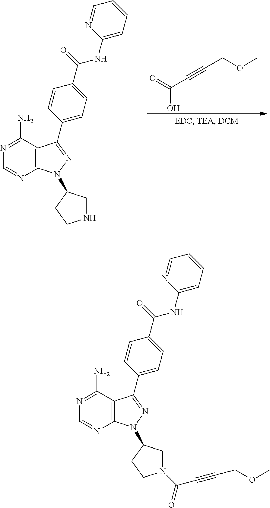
N1=C(N)C2=C(N=C1)N(C1CN(C(=O)C#CCOC)CC1)N=C2C1=CC=C(C(=O)NC2=CC=CC=N2)C=C1.N1=C(N)C2=C(N=C1)N(C1CNCC1)N=C2C1=CC=C(C(=O)NC2=CC=CC=N2)C=C1.O=C(C#CCOC)O
